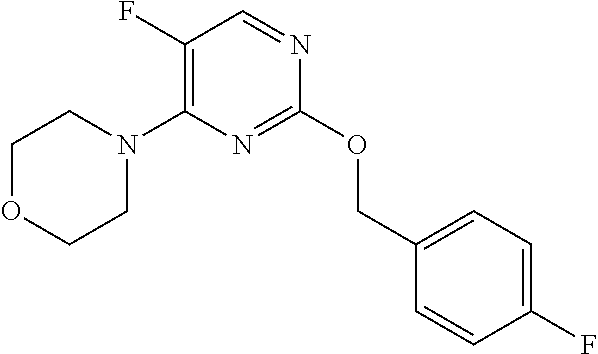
C1(F)=C(N2CCOCC2)N=C(OCC2=CC=C(F)C=C2)N=C1
